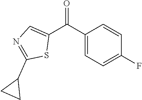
C1=C(C(C2=CN=C(C3CC3)S2)=O)C=CC(F)=C1
